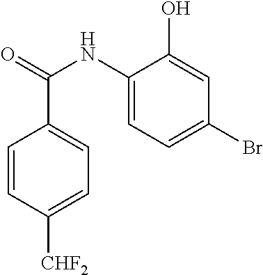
C1=CC([CHF2])=CC=C1C(NC1=CC=C(Br)C=C1O)=O
